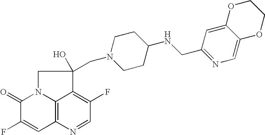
C12=C3N=CC(F)=C1C(CN1CCC(NCC4=NC=C5C(=C4)OCCO5)CC1)(O)CN2C(=O)C(F)=C3
